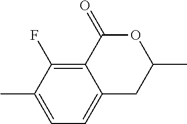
C1=C(C)C(F)=C2C(=C1)CC(C)OC2=O
